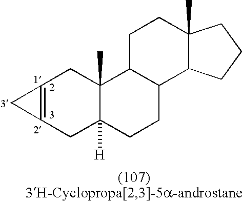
C12=C(CC3([H])C(C)(C1)C1C(CC3)C3C(C)(CC1)CCC3)C2
